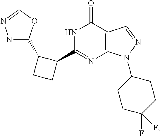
N1C(C2C(C3=NN=CO3)CC2)=NC2=C(C1=O)C=NN2C1CCC(F)(F)CC1
